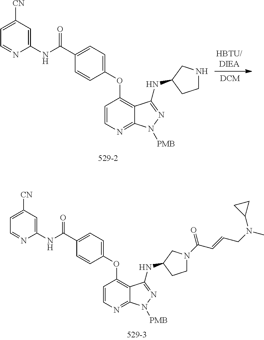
C1(C(NC2=CC([CN])=CC=N2)=O)=CC=C(OC2=C3C(=NC=C2)N([PMB])N=C3NC2CCNC2)C=C1.C1(C(NC2=CC([CN])=CC=N2)=O)=CC=C(OC2=C3C(=NC=C2)N([PMB])N=C3NC2CCN(C(C=CCN(C)C3CC3)=O)C2)C=C1
